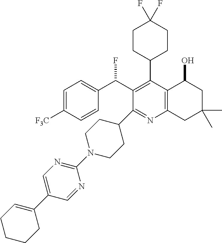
C1=C([F3C])C=CC(C(C2=C(C3CCC(F)(F)CC3)C3=C(N=C2C2CCN(C4=NC=C(C5=CCCCC5)C=N4)CC2)CC(C)(C)CC3O)F)=C1
